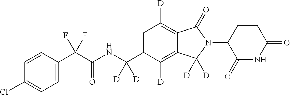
C1=CC(C(C(NC(C2=CC([D])=C3C(=C2[D])C([D])([D])N(C2C(=O)NC(=O)CC2)C3=O)([D])[D])=O)(F)F)=CC=C1Cl
